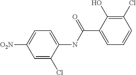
C1=C(Cl)C(NC(C2=CC=CC(Cl)=C2O)=O)=CC=C1[O2N]
